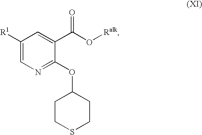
C1([R1])=CN=C(OC2CCSCC2)C(C(O[Ralk])=O)=C1
